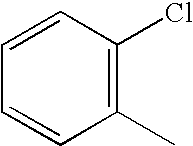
C1=CC(Cl)=C(C)C=C1
